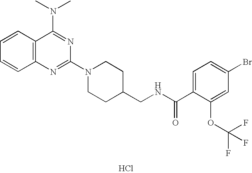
C1=CC2=C(C=C1)N=C(N1CCC(CNC(C3=CC=C(Br)C=C3OC(F)(F)F)=O)CC1)N=C2N(C)C.Cl
